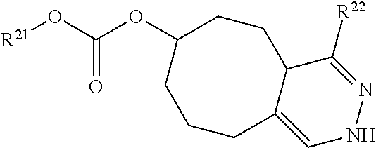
[R21]OC(OC1CCCC2=CNN=C([R22])C2CC1)=O
